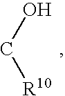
C(O)[R10]
